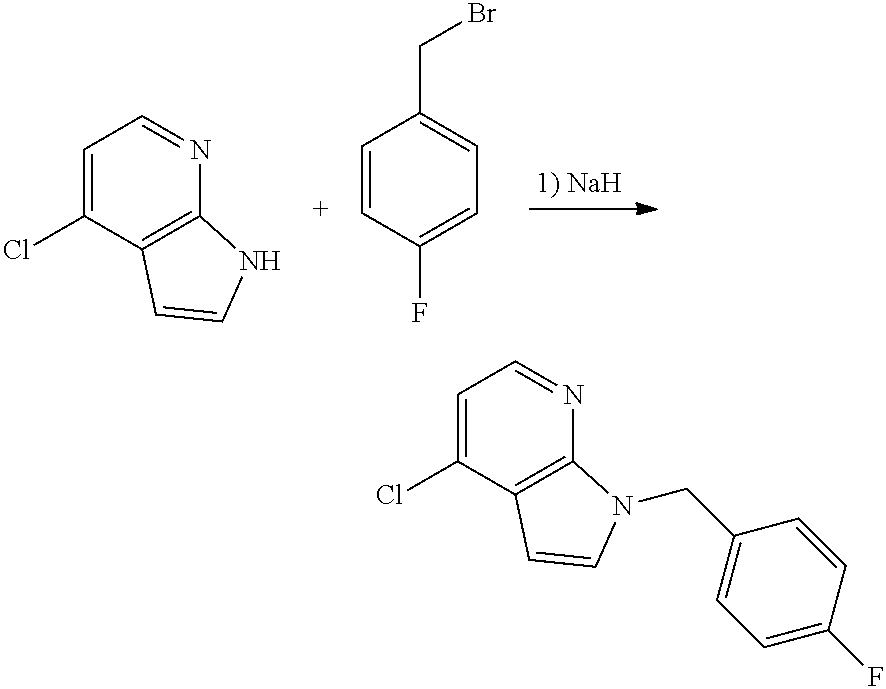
C1=C(Cl)C2=C(N=C1)NC=C2.C1=CC(F)=CC=C1CBr.C1=C(Cl)C2=C(N=C1)N(CC1=CC=C(F)C=C1)C=C2
